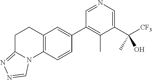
C1(C([CF3])(C)O)=CN=CC(C2=CC3=C(C=C2)N2C(=NN=C2)CC3)=C1C
